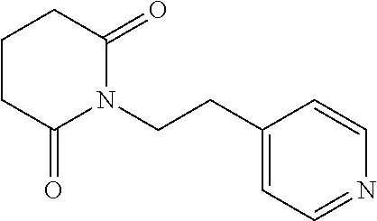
C1CC(=O)N(CCC2=CC=NC=C2)C(=O)C1
